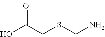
OC(CSCN)=O
